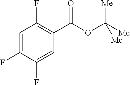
C1=C(F)C(F)=CC(C(=O)OC([Me])([Me])[Me])=C1F
